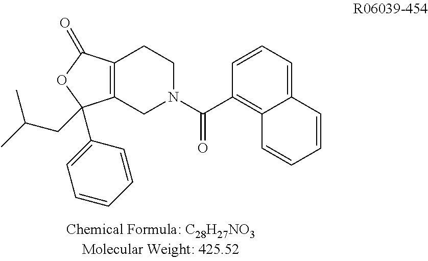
C12=C(CN(C(C3=C4C(=CC=C3)C=CC=C4)=O)CC1)C(CC(C)C)(C1=CC=CC=C1)OC2=O
